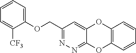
C1(COC2=CC=CC=C2[CF3])=NN=C2C(=C1)OC1=C(O2)C=CC=C1
